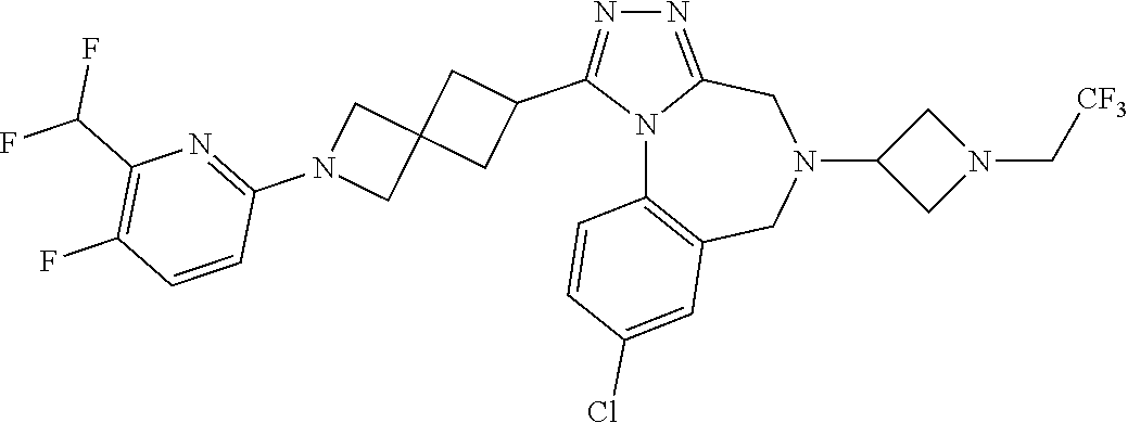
N12C3=C(CN(C4CN(C[CF3])C4)CC1=NN=C2C1CC2(C1)CN(C1=NC(C(F)F)=C(F)C=C1)C2)C=C(Cl)C=C3
